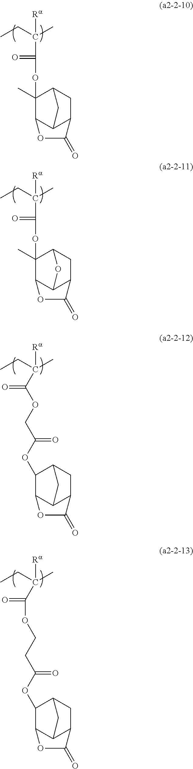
CCC(C)([Ra])C(=O)OC1(C)C2C3C(CC1C3)C(=O)O2.CCC(C)([Ra])C(=O)OC1(C)C2C3C(CC1O3)C(=O)O2.CCC(C)([Ra])C(=O)OCC(=O)OC1C2C3C(CC1C3)C(=O)O2.CCC(C)([Ra])C(=O)OCCC(=O)OC1C2C3C(CC1C3)C(=O)O2
